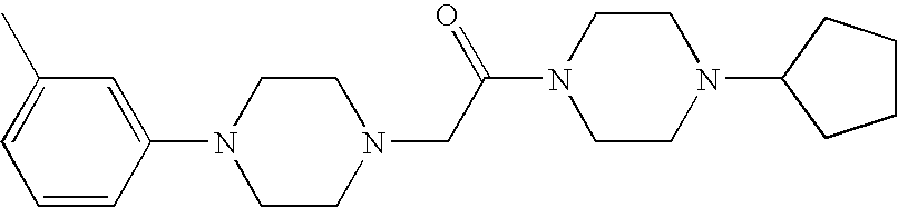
C1(N2CCN(CC(N3CCN(C4CCCC4)CC3)=O)CC2)=CC(C)=CC=C1
